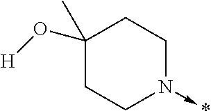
C1(O[H])(C)CCN(->*)CC1
